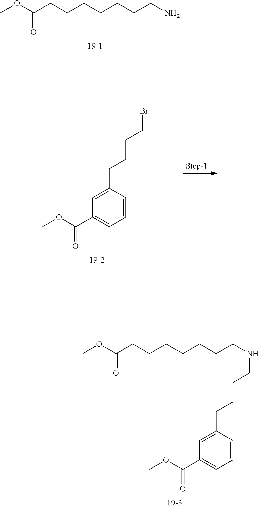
COC(CCCCCCCN)=O.COC(C1=CC=CC(CCCCBr)=C1)=O.COC(CCCCCCCNCCCCC1=CC(C(=O)OC)=CC=C1)=O
